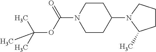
C1CCN(C2CCN(C(=O)OC(C)(C)C)CC2)C1C
